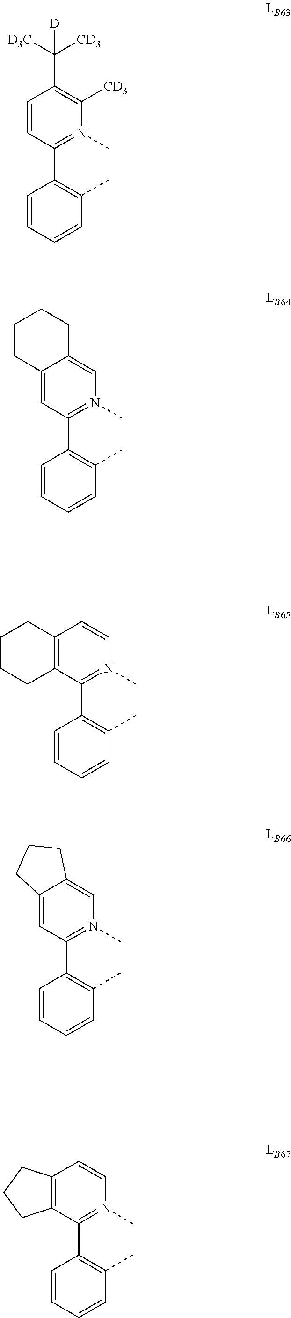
C12=CC(C3=C(C)C=CC=C3)=N(C)C=C1CCCC2.C12=CC(C3=C(C)C=CC=C3)=N(C)C=C1CCC2.C12=C(C(C3=C(C)C=CC=C3)=N(C)C=C1)CCC2.C1=CC(C2=C(C)C=CC=C2)=N(C)C([CD3])=C1C([D3C])([CD3])[D].C12=C(C(C3=C(C)C=CC=C3)=N(C)C=C1)CCCC2
